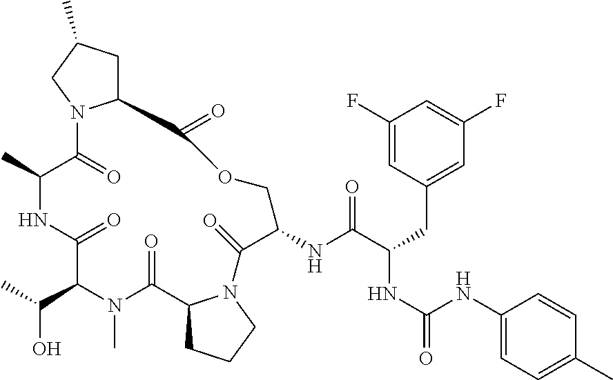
C12CC(C)CN1C(=O)C(C)NC(=O)C(C(O)C)N(C)C(=O)C1CCCN1C(=O)C(NC(C(CC1=CC(F)=CC(F)=C1)NC(=O)NC1=CC=C(C)C=C1)=O)COC2=O
